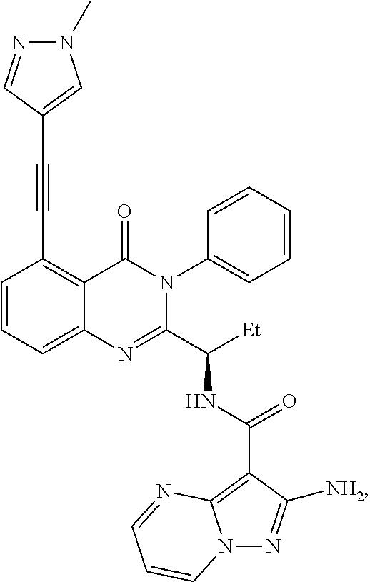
C1(C#CC2=CN(C)N=C2)=C2C(=CC=C1)N=C(C([Et])NC(C1=C3N(N=C1[NH2])C=CC=N3)=O)N(C1=CC=CC=C1)C2=O
